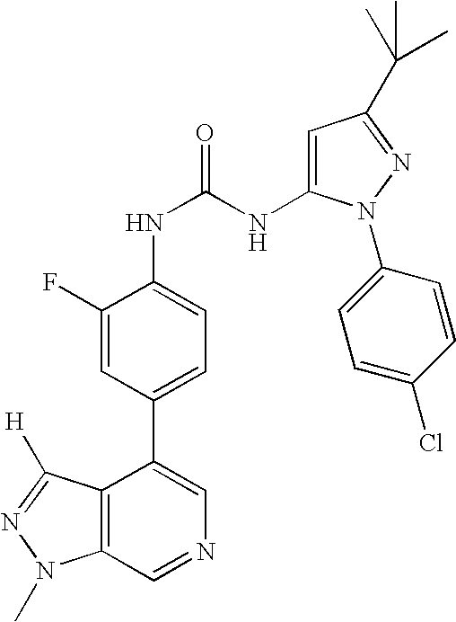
C12=C(C=NC=C1C1=CC=C(NC(NC3=CC(C(C)(C)C)=NN3C3=CC=C(Cl)C=C3)=O)C(F)=C1)N(C)N=C2[H]
